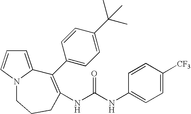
C1=C2N(C=C1)CCCC(NC(NC1=CC=C([CF3])C=C1)=O)=C2C1=CC=C(C(C)(C)C)C=C1
